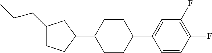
C1(CCC)CCC(C2CCC(C3=CC(F)=C(F)C=C3)CC2)C1
